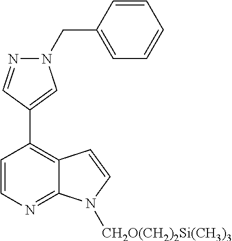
N1(CC2=CC=CC=C2)N=CC(C2=C3C(=NC=C2)N([CH2O(CH2)2Si(CH3)3])C=C3)=C1
